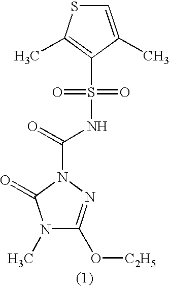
N1(C)C(O[C2H5])=NN(C(=O)NS(C2=C(C)SC=C2C)(=O)=O)C1=O
